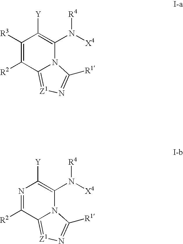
C1([R3])=C([R2])C2=[Z1]N=C([R1])N2C(N([X4])[R4])=C1[Y].N1=C([R2])C2=[Z1]N=C([R1])N2C(N([X4])[R4])=C1[Y]
